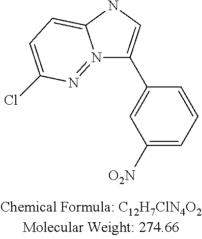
C1([O2N])=CC=CC(C2=CNC3=CC=C(Cl)N=N23)=C1
